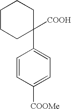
C1(C2=CC=C([COOMe])C=C2)([COOH])CCCCC1
